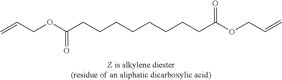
C=CCOC(CCCCCCCCC(OCC=C)=O)=O
